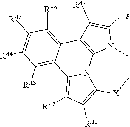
C1([LB])=C([RA7])C2=C(N3C(=C([RA2])C([RA1])=C3[X]C)C3=C([RA3])C([RA4])=C([RA5])C([RA6])=C32)N1C
